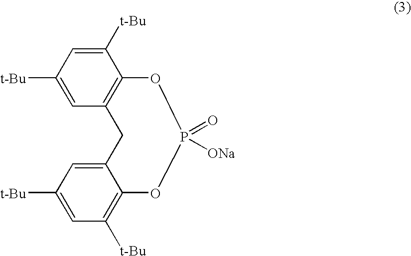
C1([t-Bu])=CC([t-Bu])=CC2=C1OP(=O)([ONa])OC1=C([t-Bu])C=C([t-Bu])C=C1C2
